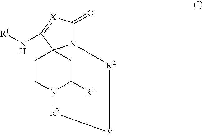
N12C(=O)[X]=C(N[R1])C13CCN(C([R4])C3)[R3][Y][R2]2
